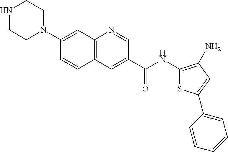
N1(C2=CC3=C(C=C2)C=C(C(NC2=C(N)C=C(C4=CC=CC=C4)S2)=O)C=N3)CCNCC1
